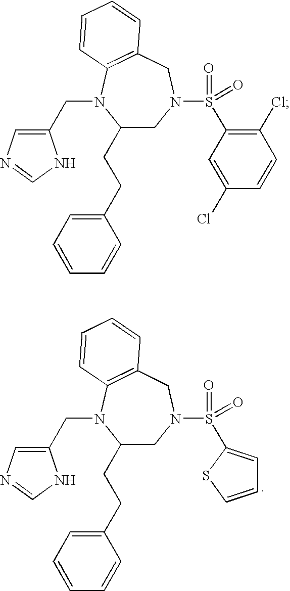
C1(CCC2=CC=CC=C2)CN(S(=O)(=O)C2=CC=CS2)CC2=C(N1CC1=CN=CN1)C=CC=C2.C1(CCC2=CC=CC=C2)CN(S(=O)(=O)C2=C(Cl)C=CC(Cl)=C2)CC2=C(N1CC1=CN=CN1)C=CC=C2
